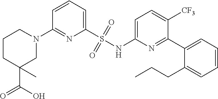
N1(C2=NC(S(NC3=CC=C([CF3])C(C4=CC=CC=C4CCC)=N3)(=O)=O)=CC=C2)CCCC(C(=O)O)(C)C1
